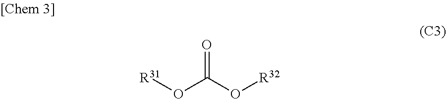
[R31]OC(O[R32])=O
